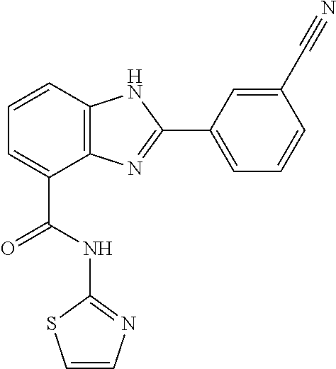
C1=CC2=C(C(C(NC3=NC=CS3)=O)=C1)N=C(C1=CC=CC(C#N)=C1)N2
